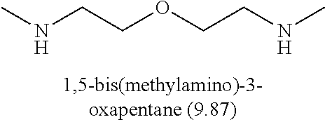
CNCCOCCNC
